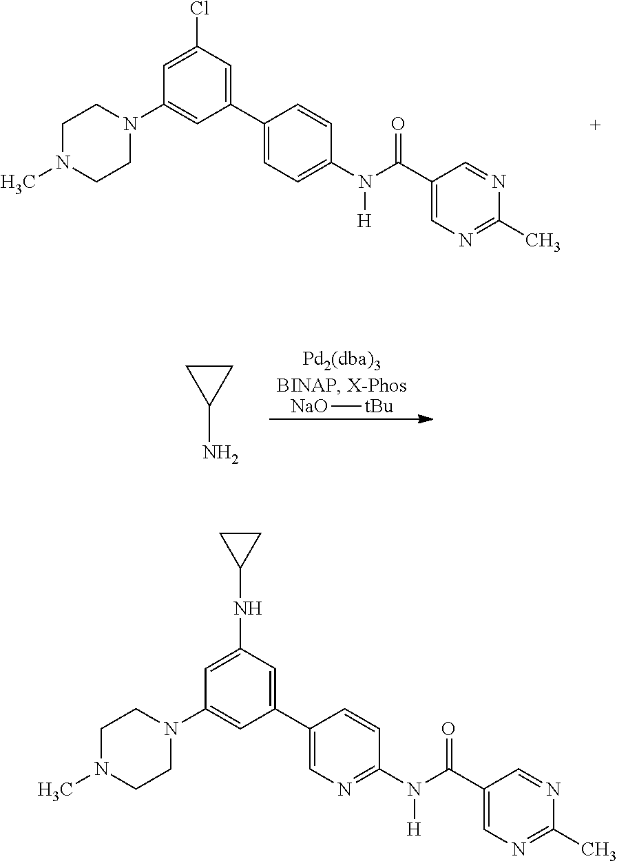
C1=C(Cl)C=C(C2=CC=C(N(C(C3=CN=C(C)N=C3)=O)[H])C=C2)C=C1N1CCN(C)CC1.[NaO][tBu].C1(N)CC1.C1=C(NC2CC2)C=C(C2=CN=C(N(C(C3=CN=C(C)N=C3)=O)[H])C=C2)C=C1N1CCN(C)CC1
